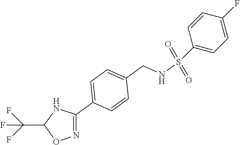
FC(C1ON=C(C2=CC=C(CNS(=O)(=O)C3=CC=C(F)C=C3)C=C2)N1)(F)F
